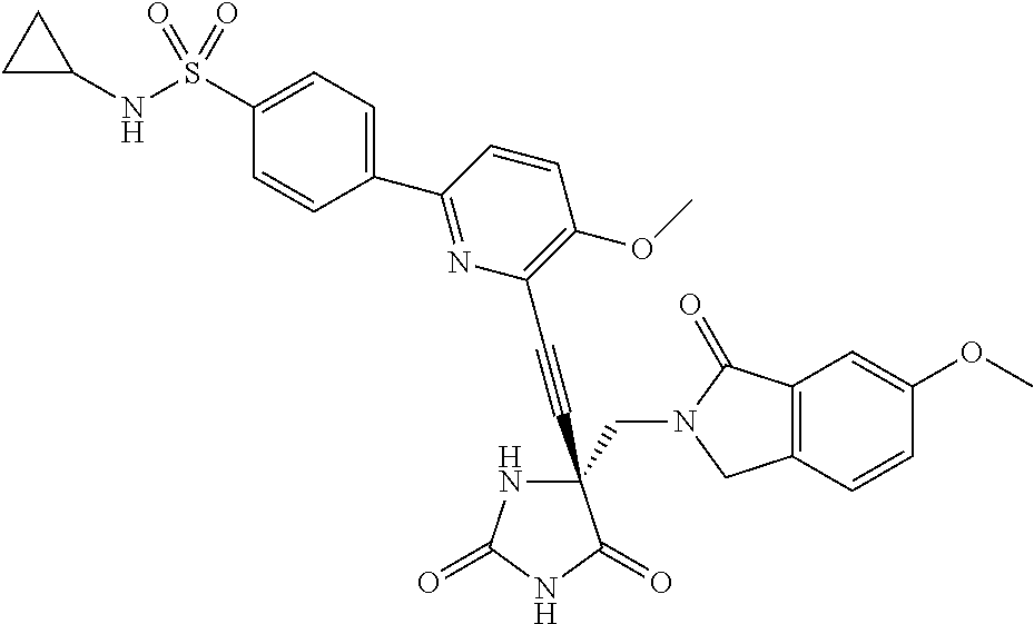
C(#CC1(CN2C(=O)C3=C(C2)C=CC(OC)=C3)NC(=O)NC1=O)C1=C(OC)C=CC(C2=CC=C(S(NC3CC3)(=O)=O)C=C2)=N1
